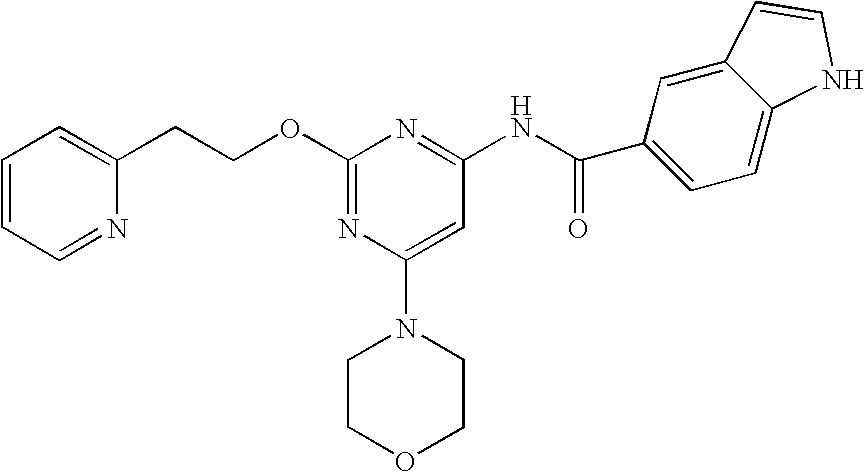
O(C1=NC(N2CCOCC2)=CC(NC(C2=CC=C3C(=C2)C=CN3)=O)=N1)CCC1=CC=CC=N1
